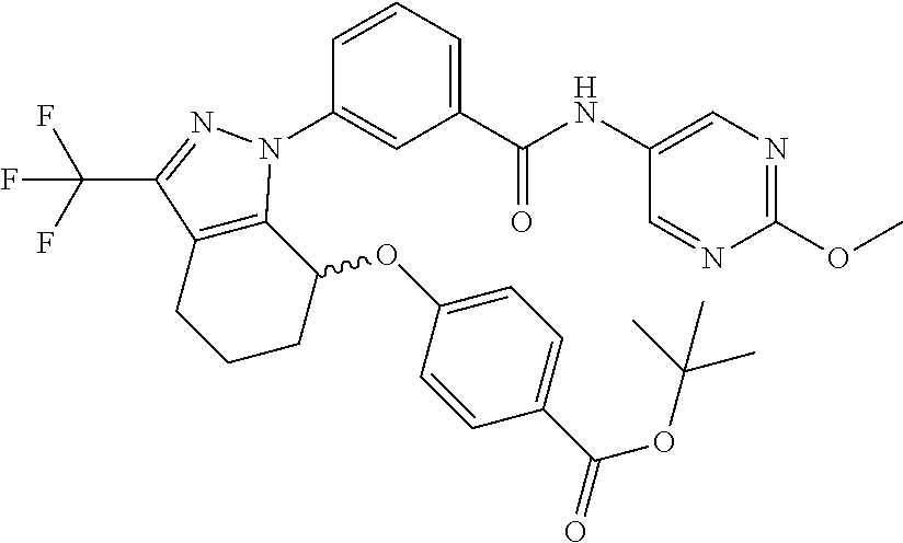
C1(C(NC2=CN=C(OC)N=C2)=O)=CC=CC(N2C3=C(C(C(F)(F)F)=N2)CCCC3OC2=CC=C(C(OC(C)(C)C)=O)C=C2)=C1
